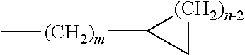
[(CH2)m](C1C[(CH2)n-2]1)C
